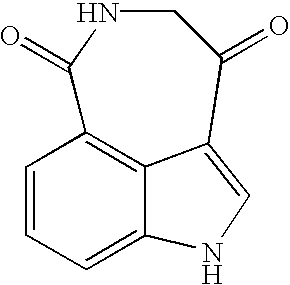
C12=C3C=CC=C1NC=C2C(=O)CNC3=O
